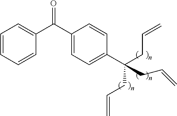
C1=CC=CC(C(C2=CC=C(C(CC=C)(CC=C)CC=C)C=C2)=O)=C1
